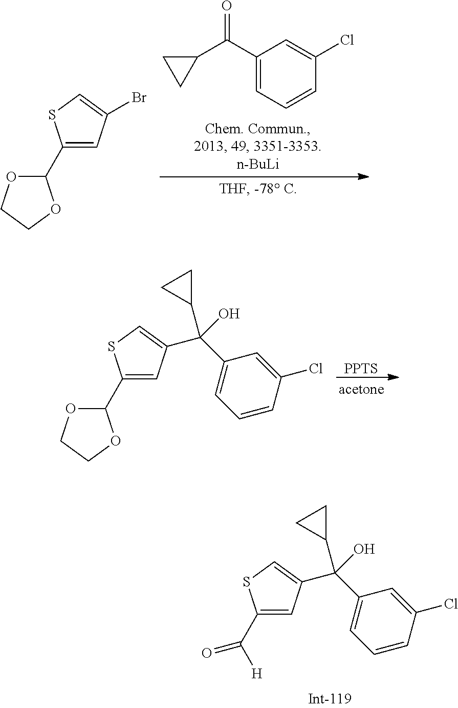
C1(C(=O)[H])=CC(C(C2=CC=CC(Cl)=C2)(O)C2CC2)=CS1.C1(C2OCCO2)=CC(Br)=CS1.C1(C(C2CC2)=O)=CC=CC(Cl)=C1.C1(C2OCCO2)=CC(C(C2=CC=CC(Cl)=C2)(O)C2CC2)=CS1.[PPTS]
